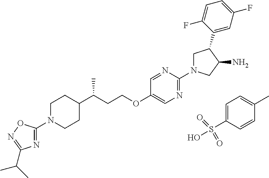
N1(C2=NC(C(C)C)=NO2)CCC(C(CCOC2=CN=C(N3CC(C4=CC(F)=CC=C4F)C(N)C3)N=C2)C)CC1.C1=C(S(O)(=O)=O)C=CC(C)=C1
